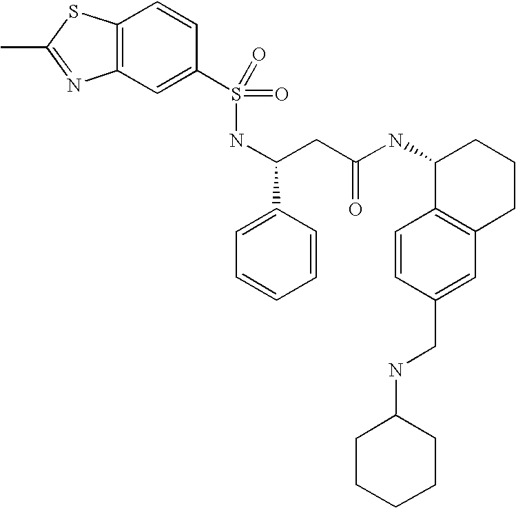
N(C(CC(NC1C2=C(CCC1)C=C(CNC1CCCCC1)C=C2)=O)C1=CC=CC=C1)S(=O)(=O)C1=CC2=C(C=C1)SC(C)=N2
